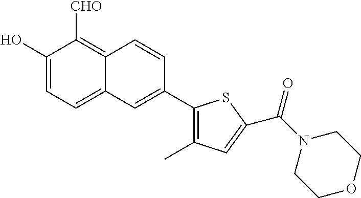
C1(O)=CC=C2C(=C1[CHO])C=CC(C1=C(C)C=C(C(=O)N3CCOCC3)S1)=C2
